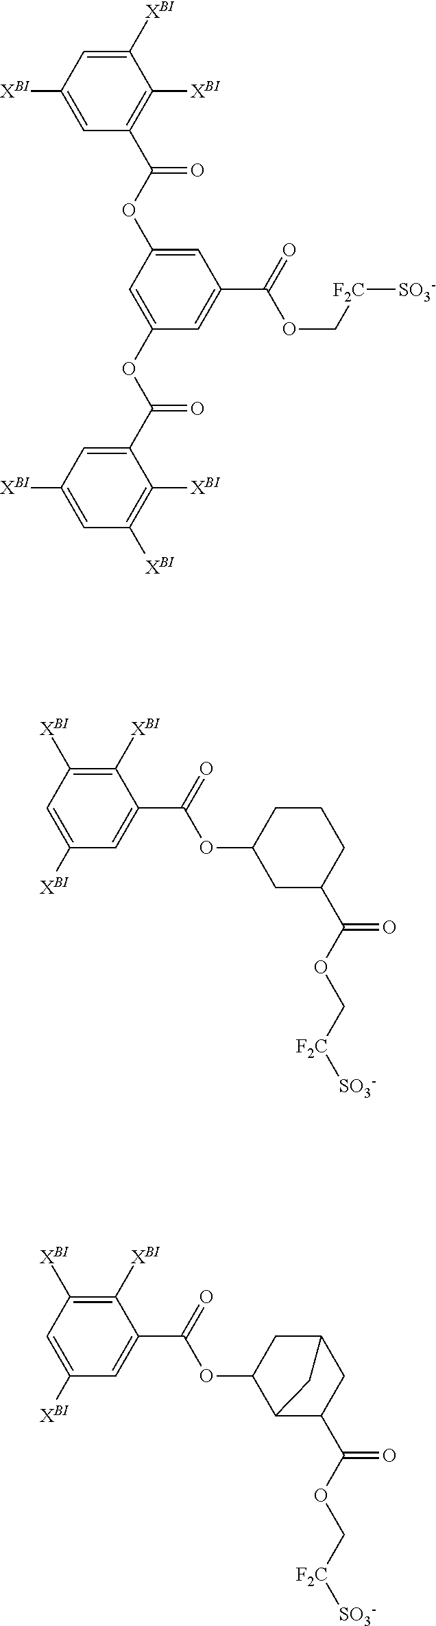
C1([XBI])=C([XBI])C=C([XBI])C=C1C(=O)OC1CC(C(OC[F2C][SO3-])=O)CCC1.C1([XBI])=C([XBI])C=C([XBI])C=C1C(=O)OC1C2C(C(OC[F2C][SO3-])=O)CC(C1)C2.C1=C(OC(C2=CC([XBI])=CC([XBI])=C2[XBI])=O)C=C(C(OC[F2C][SO3-])=O)C=C1OC(=O)C1=C([XBI])C([XBI])=CC([XBI])=C1
